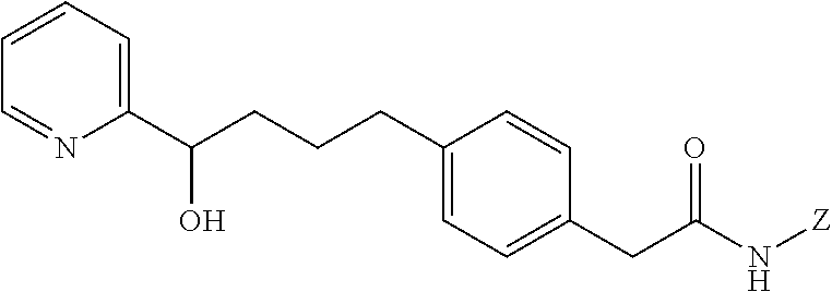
C1=CC=C(C(CCCC2=CC=C(CC(N[Z])=O)C=C2)O)N=C1
